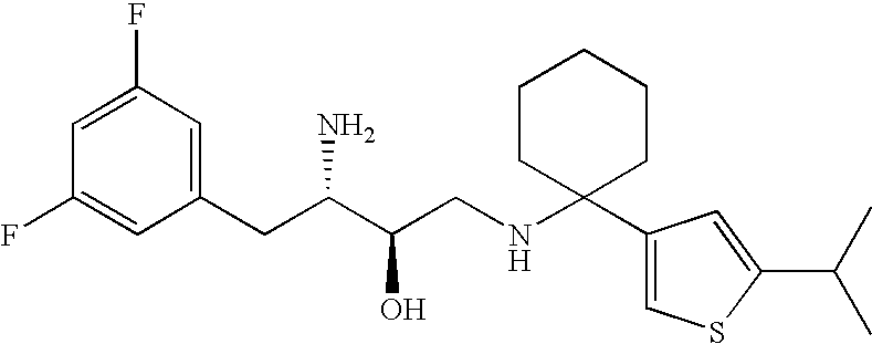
C1=C(F)C=C(CC(C(CNC2(C3=CSC(C(C)C)=C3)CCCCC2)O)N)C=C1F
